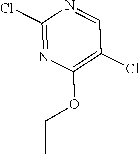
C1(Cl)=NC(OCC)=C(Cl)C=N1
